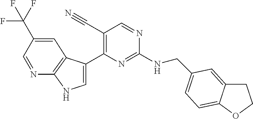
C(NC1=NC(C2=CNC3=C2C=C(C(F)(F)F)C=N3)=C(C#N)C=N1)C1=CC=C2C(=C1)CCO2
